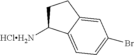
C1C([HClH2N])C2=CC=C(Br)C=C2C1
